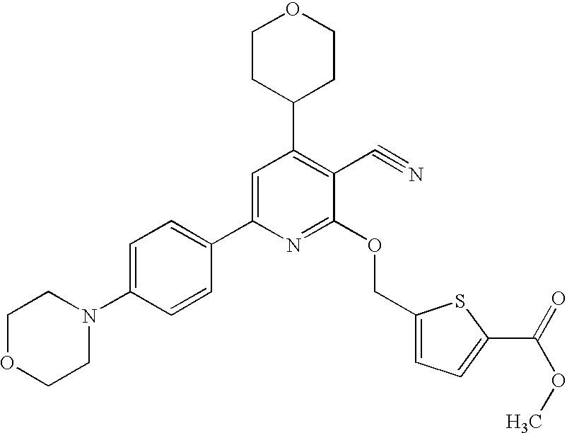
C1=C(N2CCOCC2)C=CC(C2=CC(C3CCOCC3)=C(C#N)C(OCC3=CC=C(C(=O)OC)S3)=N2)=C1
